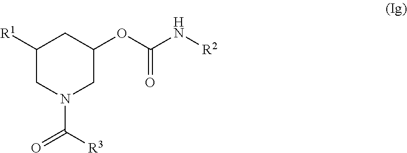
C1([R1])CN(C([R3])=O)CC(OC(N[R2])=O)C1
